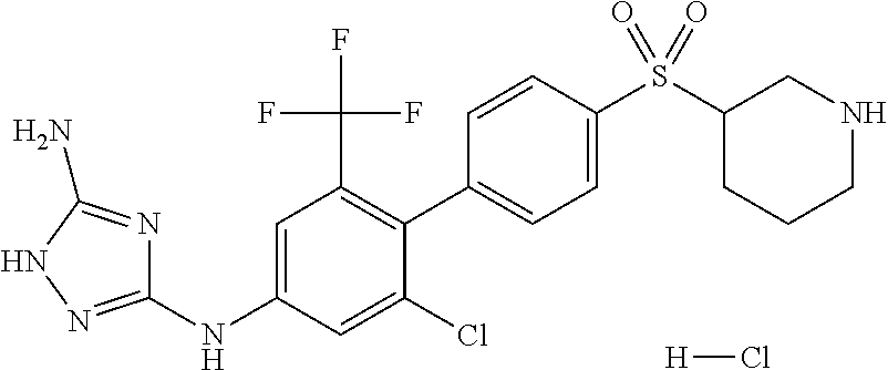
C1(NC2=CC(C(F)(F)F)=C(C3=CC=C(S(C4CCCNC4)(=O)=O)C=C3)C(Cl)=C2)=NNC(N)=N1.[H]Cl
